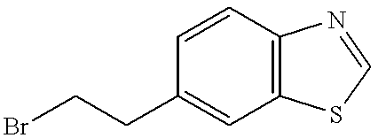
C1=CC2=C(C=C1CCBr)SC=N2
